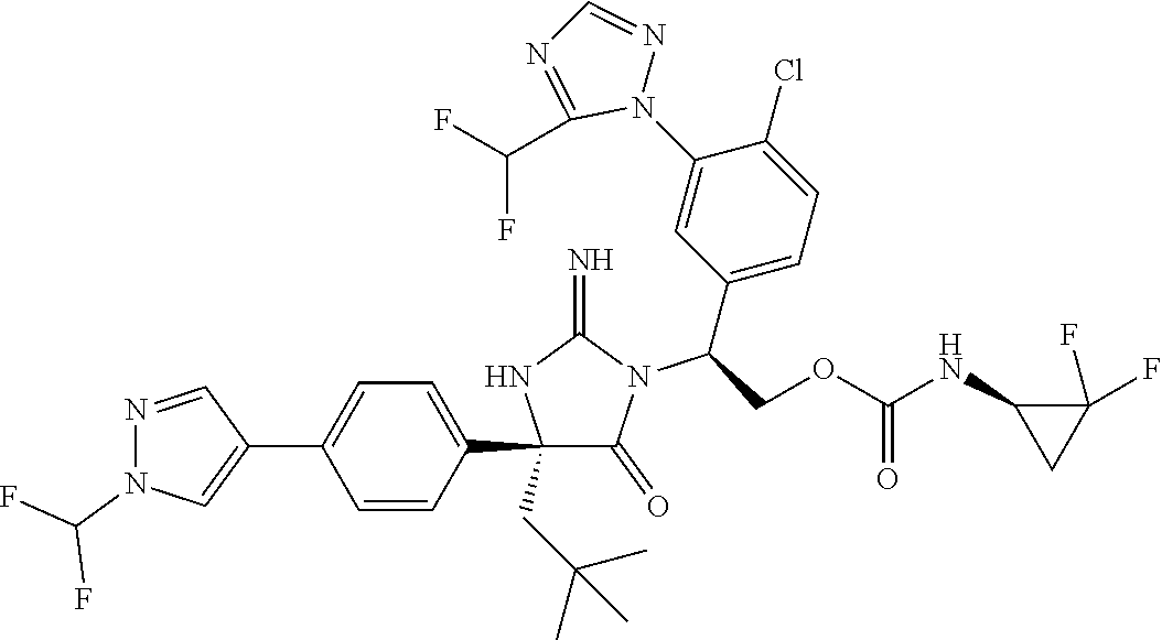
C1(C2=CC=C(C3=CN(C(F)F)N=C3)C=C2)(CC(C)(C)C)C(=O)N(C(C2=CC=C(Cl)C(N3N=CN=C3C(F)F)=C2)COC(NC2CC2(F)F)=O)C(=N)N1
